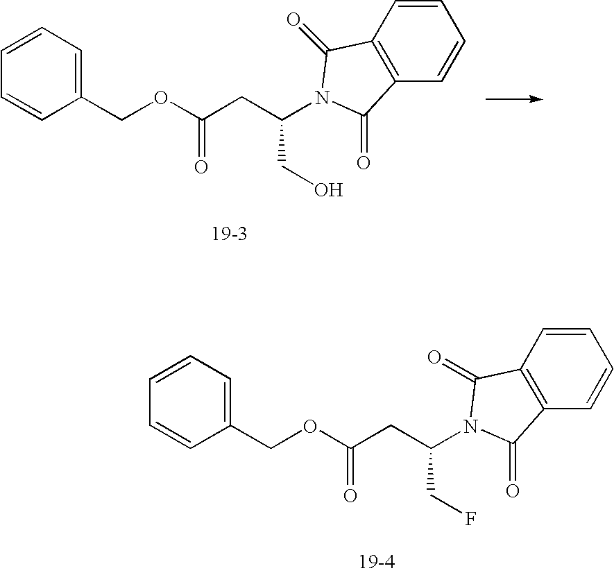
C1=CC(COC(CC(CF)N2C(=O)C3=C(C2=O)C=CC=C3)=O)=CC=C1.C1=CC(COC(CC(CO)N2C(=O)C3=C(C2=O)C=CC=C3)=O)=CC=C1
